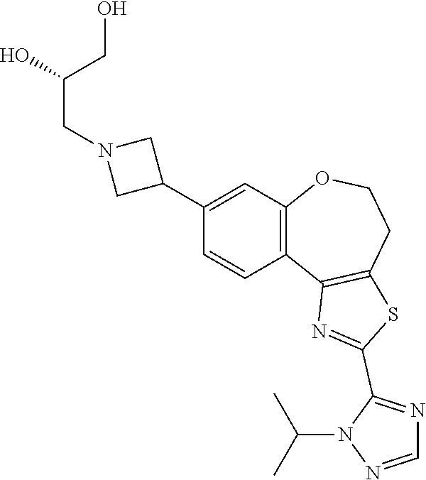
C1=CC2=C(C=C1C1CN(CC(O)CO)C1)OCCC1=C2N=C(C2=NC=NN2C(C)C)S1
